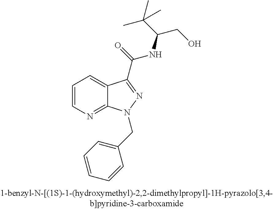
C1=CN=C2C(=C1)C(C(NC(C(C)(C)C)CO)=O)=NN2CC1=CC=CC=C1
